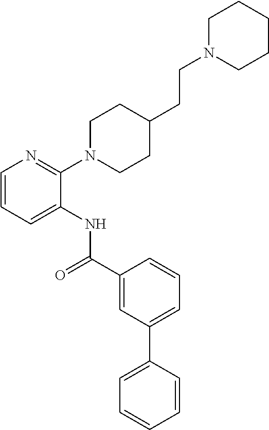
C1=CC=C(NC(C2=CC(C3=CC=CC=C3)=CC=C2)=O)C(N2CCC(CCN3CCCCC3)CC2)=N1
